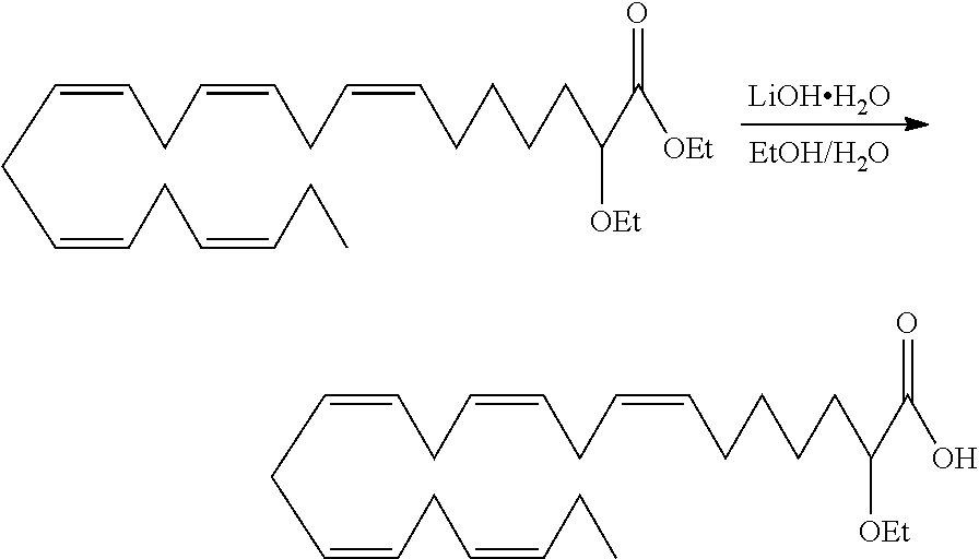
C(=CCC=CCC=CCCCCC(C([OEt])=O)[OEt])CC=CCC=CCC.[LiOHH2O].C(=CCC=CCC=CCCCCC(C(O)=O)[OEt])CC=CCC=CCC
